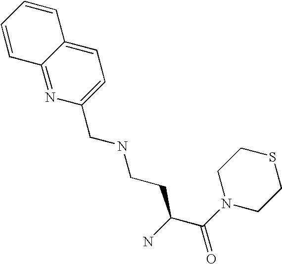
N1=C2C(=CC=C1CNCCC(C(N1CCSCC1)=O)N)C=CC=C2
